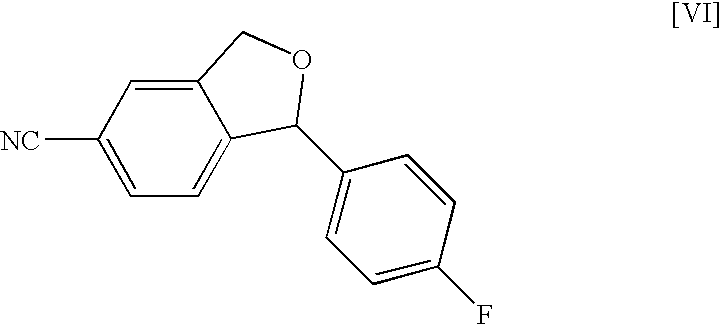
[NC]C1=CC=C2C(=C1)COC2C1=CC=C(F)C=C1
